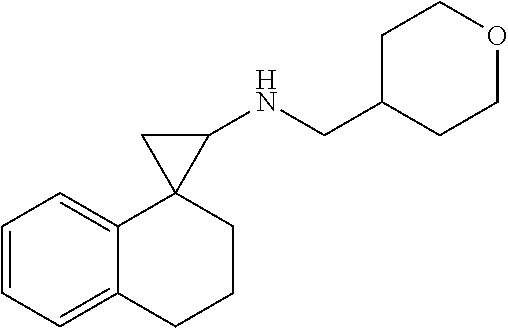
C1=CC=C2C(=C1)CCCC21C(NCC2CCOCC2)C1
